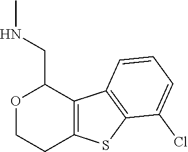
C12=C(C3=C(S1)C(Cl)=CC=C3)C(CNC)OCC2
